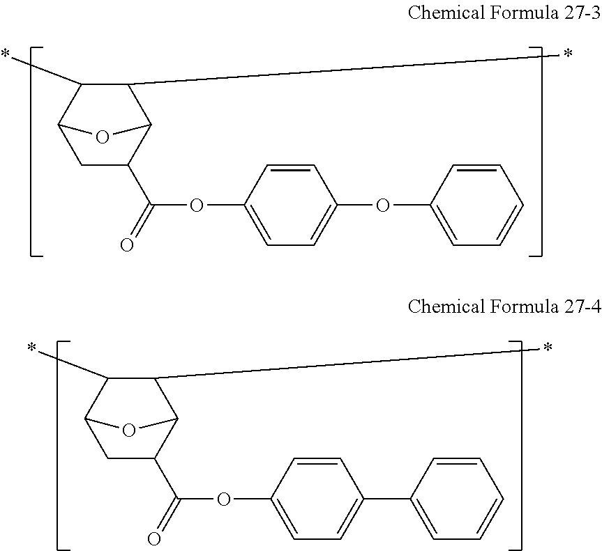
C1C(C(=O)OC2=CC=C(OC3=CC=CC=C3)C=C2)C2C(*)C(*)C1O2.C1C(C(=O)OC2=CC=C(C3=CC=CC=C3)C=C2)C2C(*)C(*)C1O2
